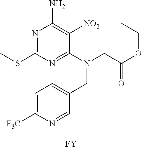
CSC1=NC(N)=C([NO2])C(N(CC(OCC)=O)CC2=CC=C([F3C])N=C2)=N1.[FY]
